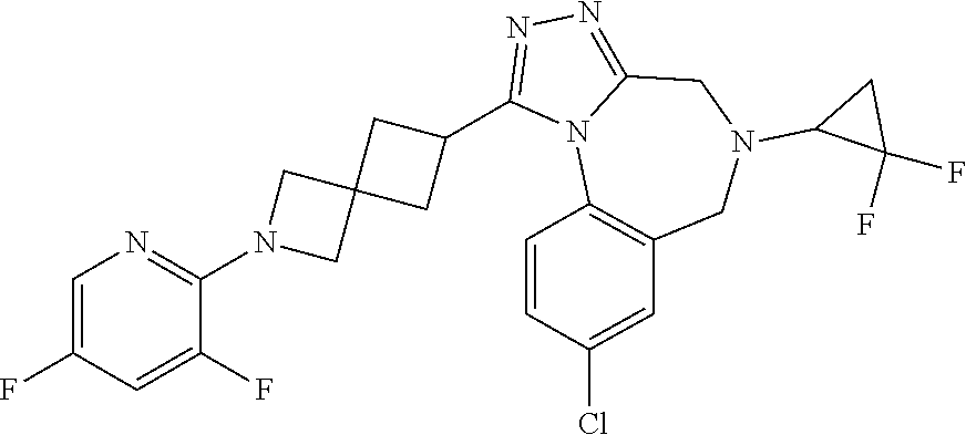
C1(F)=CN=C(N2CC3(C2)CC(C2=NN=C4N2C2=C(CN(C5C(F)(F)C5)C4)C=C(Cl)C=C2)C3)C(F)=C1
